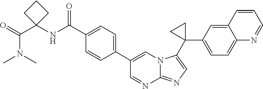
C1(C(=O)NC2(C(N(C)C)=O)CCC2)=CC=C(C2=CN3C(=NC=C3C3(C4=CC=C5C(=C4)C=CC=N5)CC3)N=C2)C=C1
